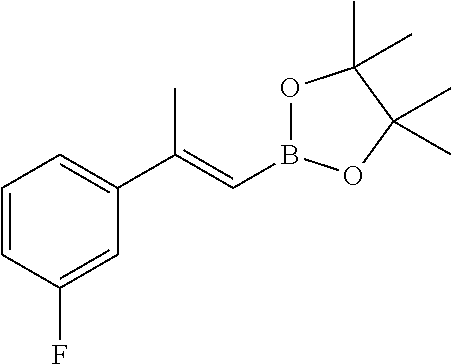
C1=CC(F)=CC(C(=CB2OC(C)(C)C(C)(C)O2)C)=C1
